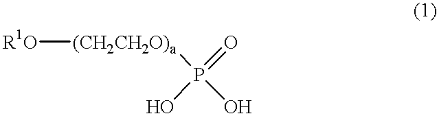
[R1O][(CH2CH2O)a]P(=O)(O)O
